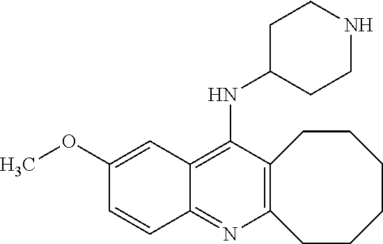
C12=C(C(NC3CCNCC3)=C3C(=N1)C=CC(OC)=C3)CCCCCC2
